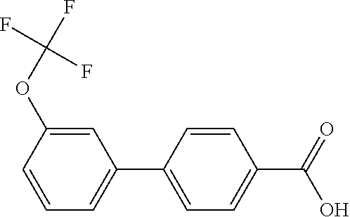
C1=CC(OC(F)(F)F)=CC(C2=CC=C(C(=O)O)C=C2)=C1
